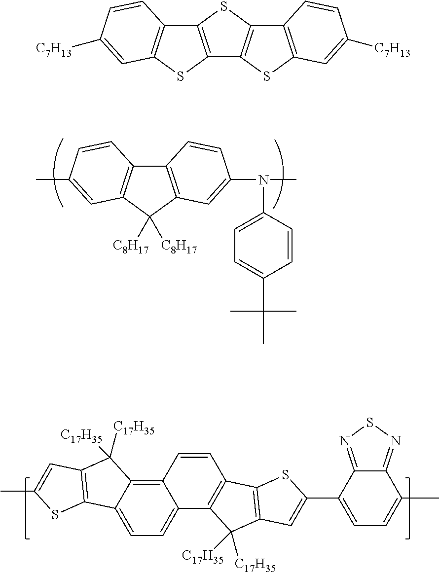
C12=C(C([C8H17])([C8H17])C3=C1C=CC(C)=C3)C=C(N(C)C1=CC=C(C(C)(C)C)C=C1)C=C2.C1=C2C(=C3C(=C1)C1=C(C=C3)C3=C(C1([C17H35])[C17H35])C=C(C1=CC=C(C)C4=NSN=C14)S3)C([C17H35])([C17H35])C1=C2SC(C)=C1.C12=C(SC3=C1C=CC([C7H13])=C3)C1=C(S2)C2=C(S1)C=C([C7H13])C=C2
